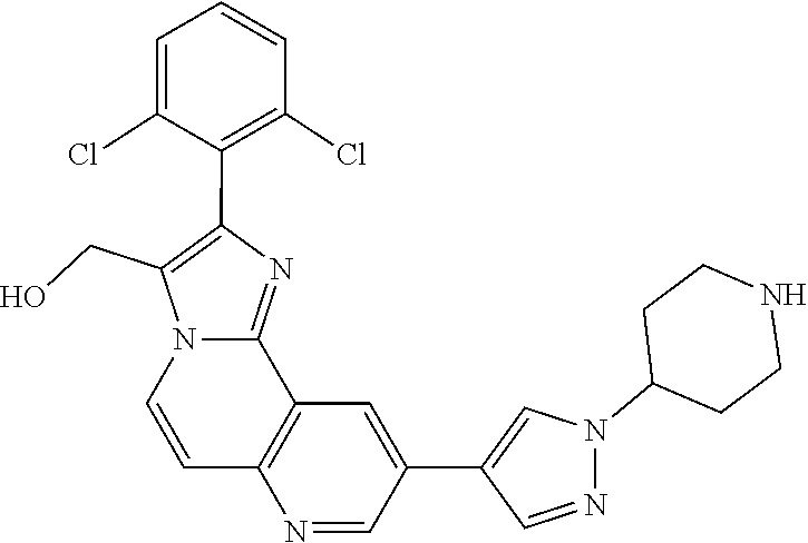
N1(C2CCNCC2)N=CC(C2=CC3=C(C=CN4C3=NC(C3=C(Cl)C=CC=C3Cl)=C4CO)N=C2)=C1
